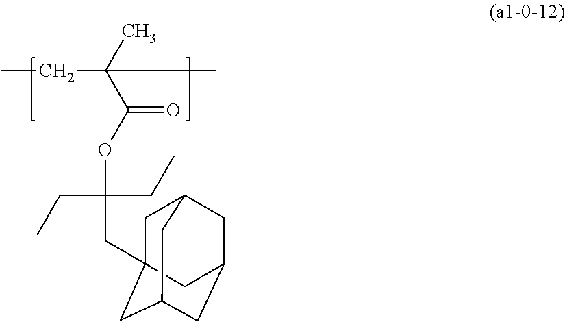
CCC(C)(C(OC(CC)(CC)CC12CC3CC(CC(C1)C3)C2)=O)C
